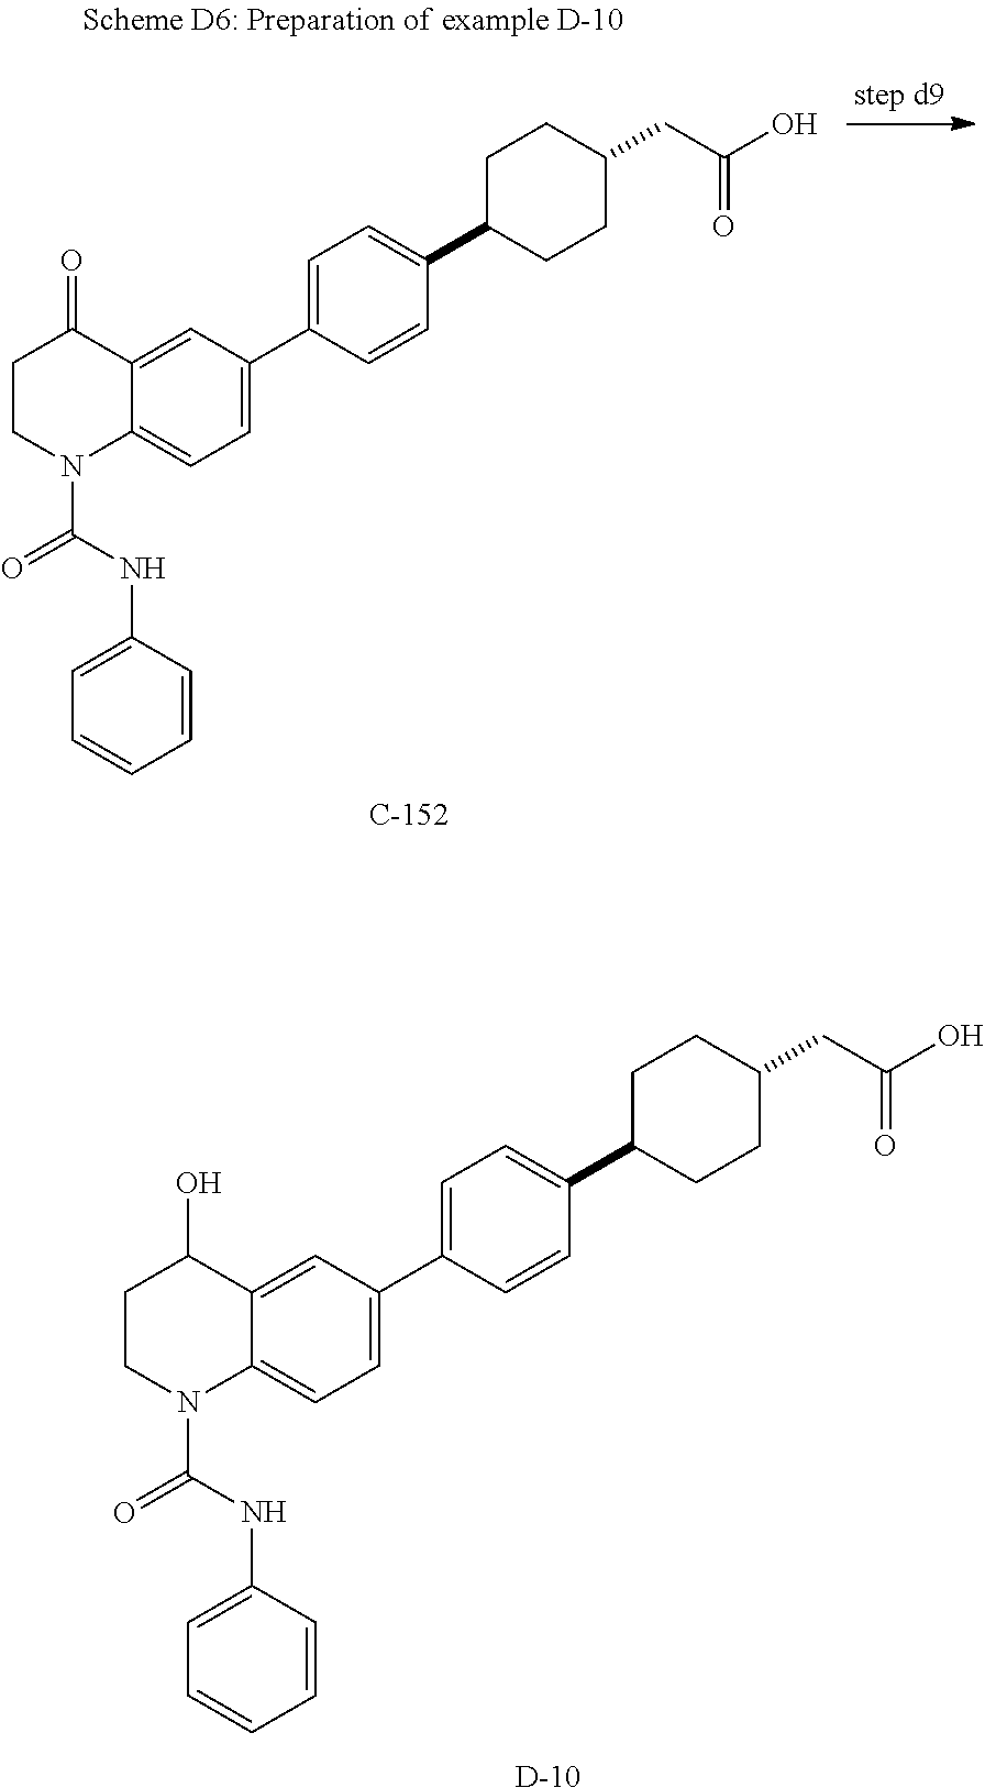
C1CN(C(NC2=CC=CC=C2)=O)C2=CC=C(C3=CC=C(C4CCC(CC(=O)O)CC4)C=C3)C=C2C1=O.C1CN(C(NC2=CC=CC=C2)=O)C2=CC=C(C3=CC=C(C4CCC(CC(=O)O)CC4)C=C3)C=C2C1O.[D]
